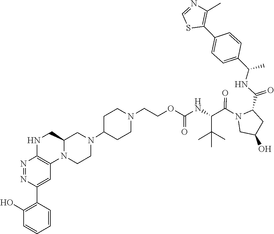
N1=NC2=C(C=C1C1=C(O)C=CC=C1)N1CCN(C3CCN(CCOC(=O)NC(C(C)(C)C)C(N4CC(O)CC4C(NC(C4=CC=C(C5=C(C)N=CS5)C=C4)C)=O)=O)CC3)CC1CN2
